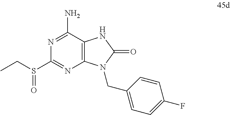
N1=C(N)C2=C(N=C1S(CC)=O)N(CC1=CC=C(F)C=C1)C(=O)N2
